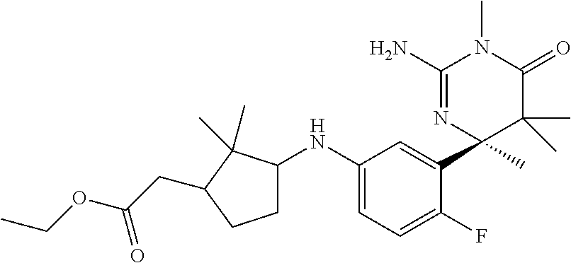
C1(NC2CCC(CC(OCC)=O)C2(C)C)=CC=C(F)C(C2(C)C(C)(C)C(=O)N(C)C(N)=N2)=C1
